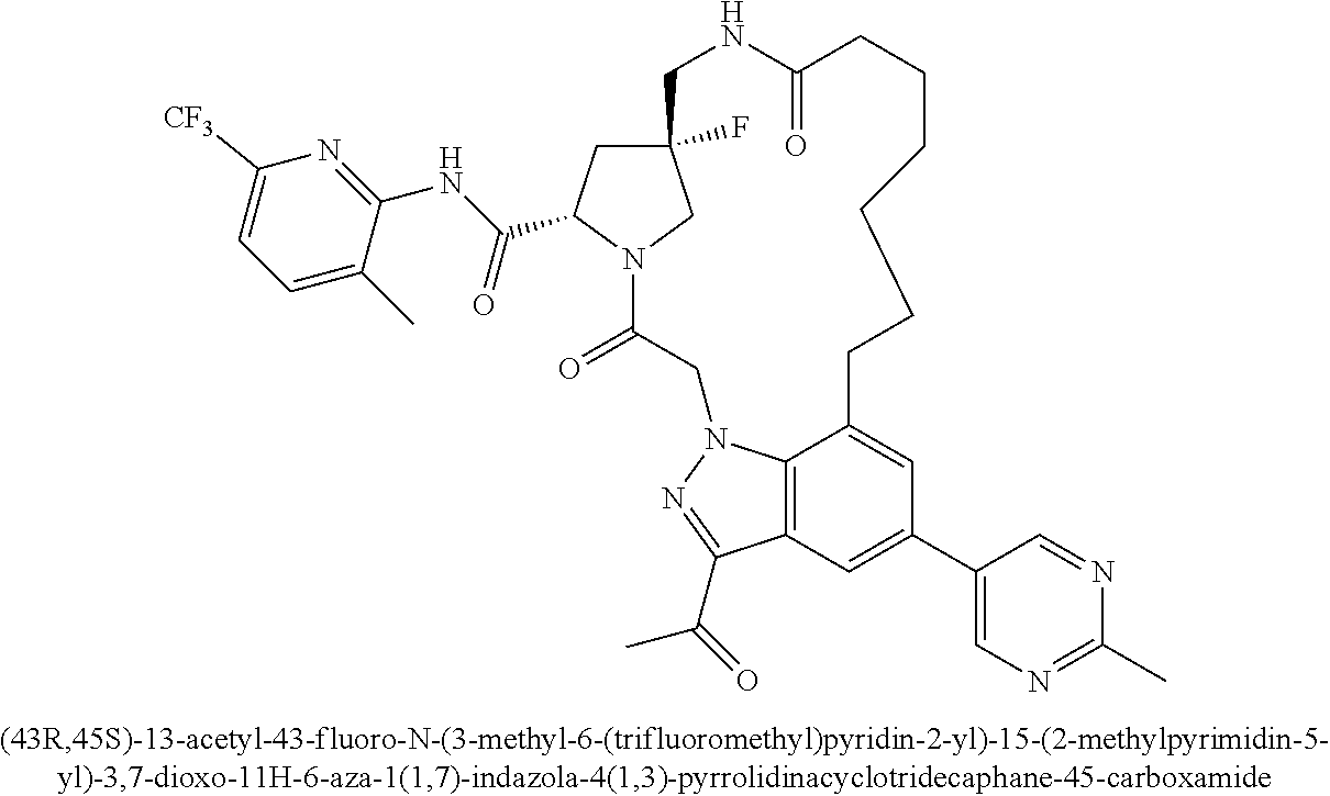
C12(F)CC(C(=O)NC3=NC([F3C])=CC=C3C)N(C1)C(=O)CN1C3=C(C(C(C)=O)=N1)C=C(C1=CN=C(C)N=C1)C=C3CCCCCCC(=O)NC2
